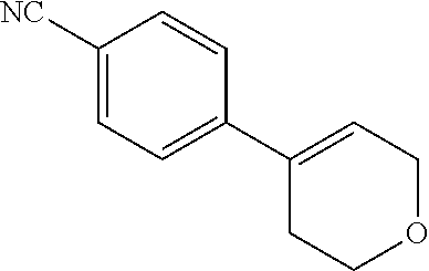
[NC]C1=CC=C(C2=CCOCC2)C=C1
